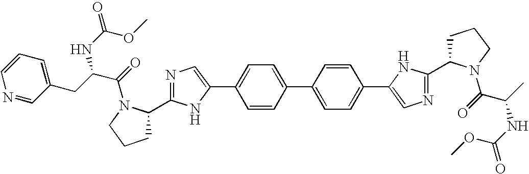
C1CCN(C(=O)C(NC(=O)OC)C)C1C1=NC=C(C2=CC=C(C3=CC=C(C4=CN=C(C5CCCN5C(=O)C(CC5=CC=CN=C5)NC(=O)OC)N4)C=C3)C=C2)N1
